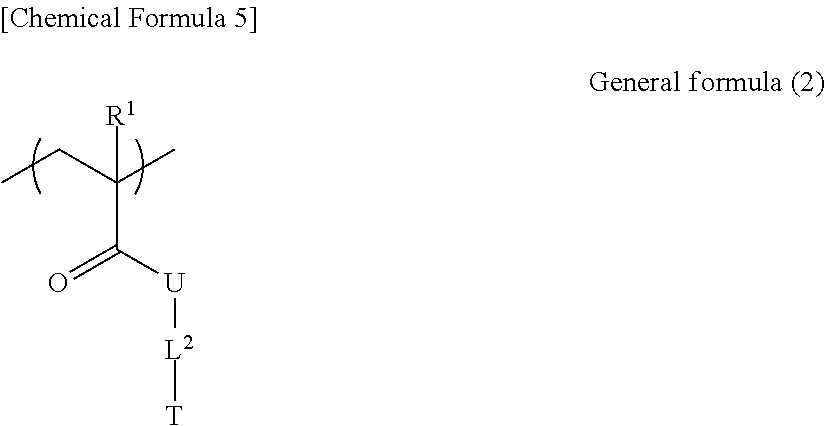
C(C([U][L2][T])=O)(CC)(C)[R1]
